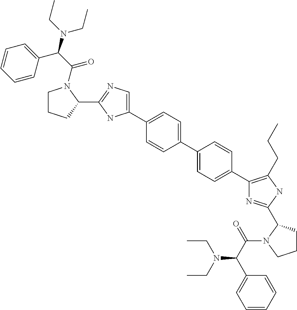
C1=C(C2=CC=C(C3=C(CCC)NC(C4CCCN4C(=O)C(N(CC)CC)C4=CC=CC=C4)=N3)C=C2)C=CC(C2=CN=C(C3N(C(=O)C(N(CC)CC)C4=CC=CC=C4)CCC3)N2)=C1
